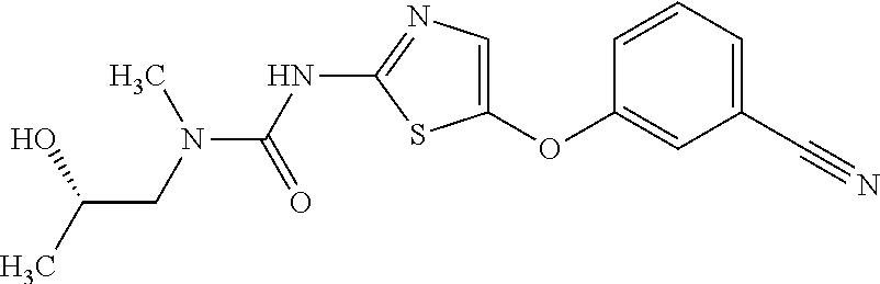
C1=CC=C(C#N)C=C1OC1=CN=C(NC(=O)N(CC(C)O)C)S1
